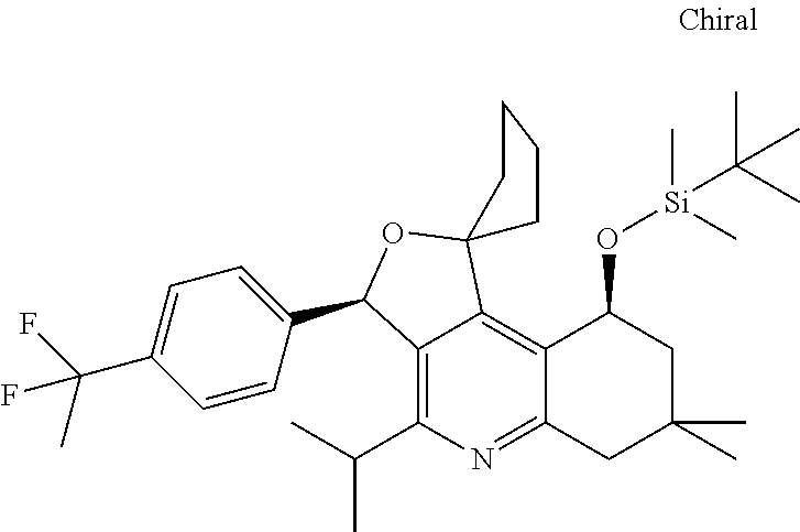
C12=C(C(C)C)N=C3C(=C1C1(OC2C2=CC=C(C(F)(C)F)C=C2)CCCC1)C(O[Si](C)(C)C(C)(C)C)CC(C)(C)C3
